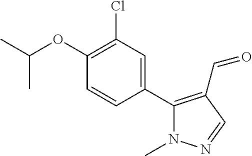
C1(C2=C(C=O)C=NN2C)=CC(Cl)=C(OC(C)C)C=C1
